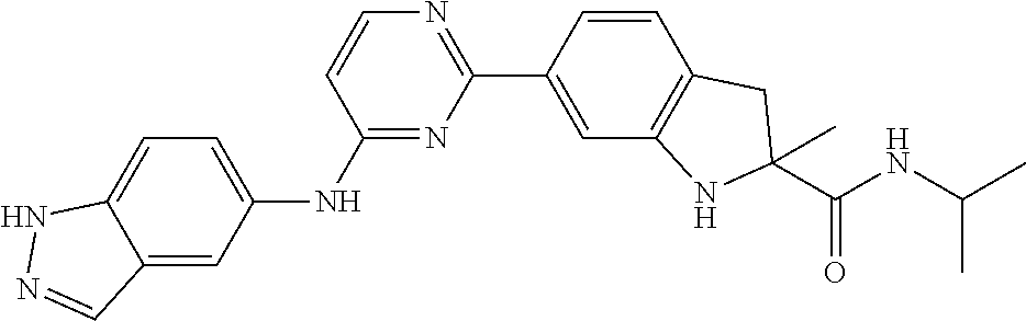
N1=C(NC2=CC=C3NN=CC3=C2)C=CN=C1C1=CC2=C(C=C1)CC(C(NC(C)C)=O)(C)N2
